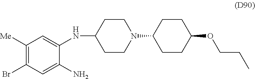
C1([Me])=C(Br)C=C(N)C(NC2CCN(C3CCC(OCCC)CC3)CC2)=C1
